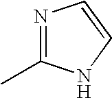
N1=C(C)NC=C1
